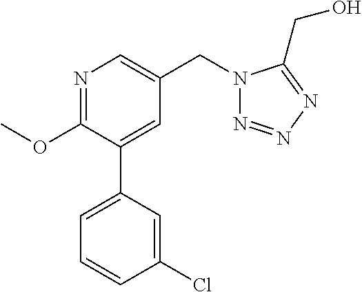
C1(OC)=NC=C(CN2N=NN=C2CO)C=C1C1=CC=CC(Cl)=C1
